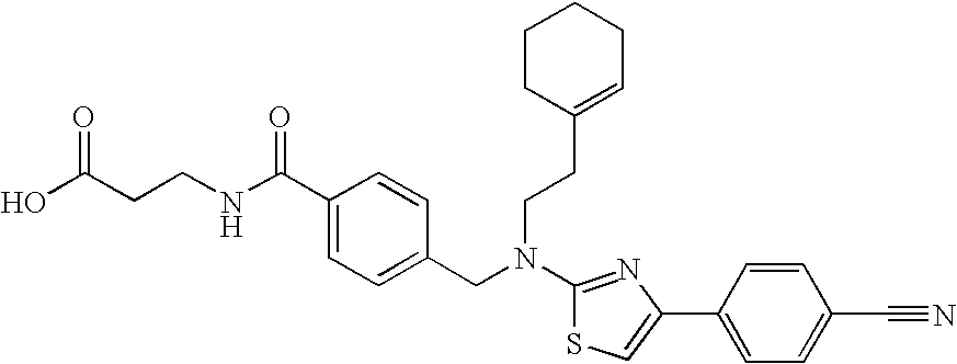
N(C1=NC(C2=CC=C(C#N)C=C2)=CS1)(CC1=CC=C(C(NCCC(O)=O)=O)C=C1)CCC1=CCCCC1
